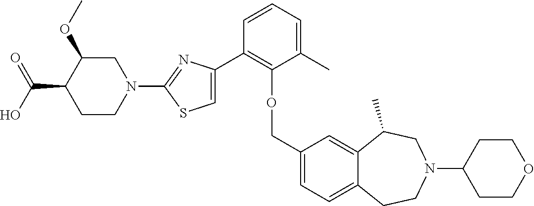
C1CN(C2=NC(C3=C(OCC4=CC=C5C(=C4)C(C)CN(C4CCOCC4)CC5)C(C)=CC=C3)=CS2)CC(OC)C1C(O)=O
